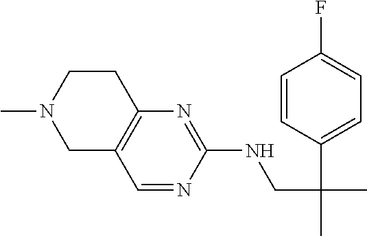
C1C2=C(N=C(NCC(C)(C3=CC=C(F)C=C3)C)N=C2)CCN1C
